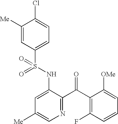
C1([Me])=CC(S(NC2=CC([Me])=CN=C2C(C2=C(F)C=CC=C2[OMe])=O)(=O)=O)=CC=C1Cl
